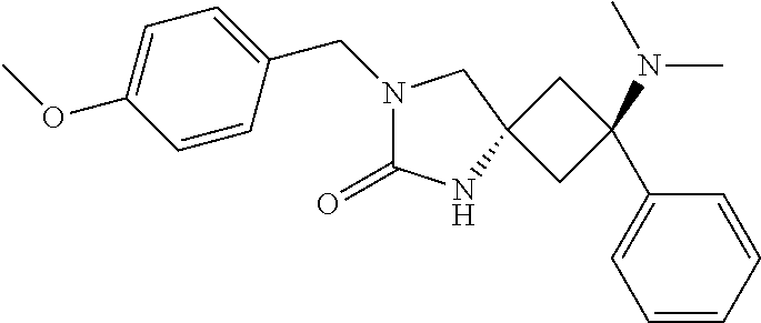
N1(CC2=CC=C(OC)C=C2)C(=O)NC2(C1)CC(C1=CC=CC=C1)(N(C)C)C2
